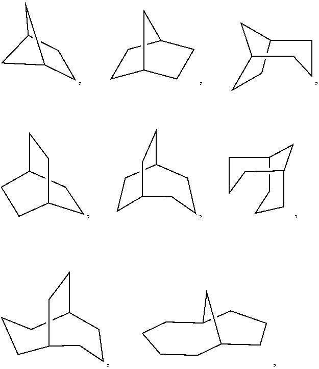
C1C2CCC(C1)C2.C12CCCC(CC1)C2.C12CCC(C1)C2.C1CCC2CC1CCC2.C12CCC(CCC1)CC2.C1CC2CCC1CC2.C1C2CCC(CC1)CCC2.C1CCCC2CCCC1C2
